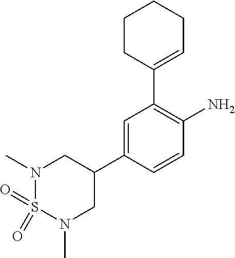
N1(C)S(=O)(=O)N(C)CC(C2=CC(C3=CCCCC3)=C(N)C=C2)C1
